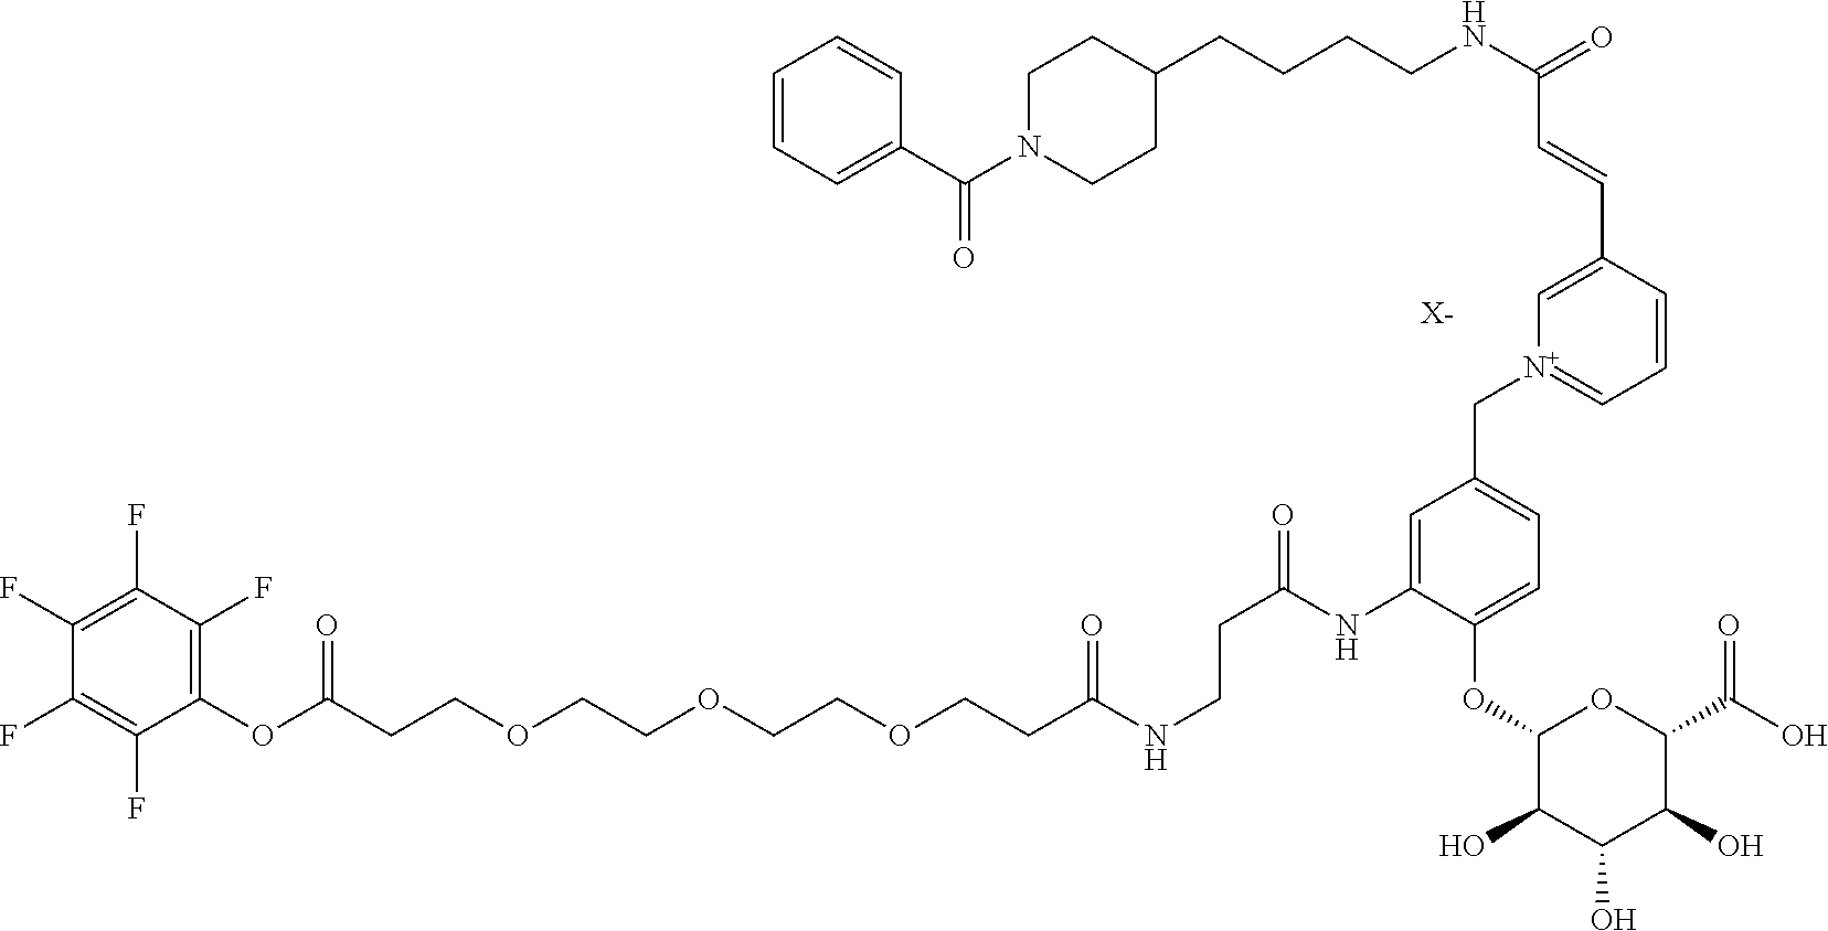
C(CCOCCOCCOCCC(NCCC(=O)NC1=CC(C[N+]2=CC=CC(C=CC([HN]CCCCC3CCN(C(C4=CC=CC=C4)=O)CC3)=O)=C2)=CC=C1OC1C(O)C(O)C(O)C(C(O)=O)O1)=O)(OC1=C(F)C(F)=C(F)C(F)=C1F)=O.[X-]
